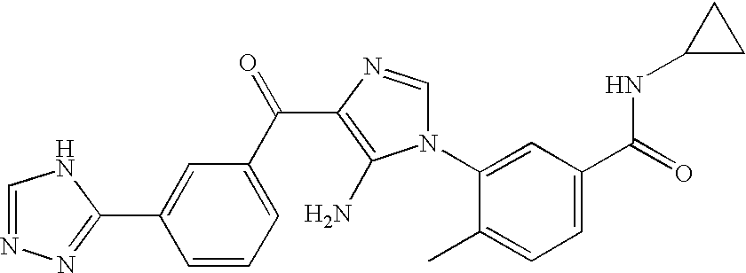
N1(C2=CC(C(NC3CC3)=O)=CC=C2C)C=NC(C(C2=CC=CC(C3=NN=CN3)=C2)=O)=C1N
